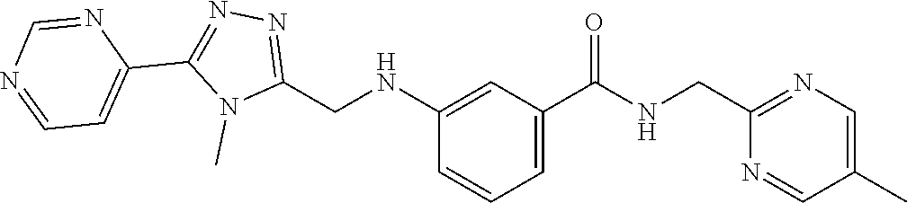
C1(NCC2=NN=C(C3=CC=NC=N3)N2C)=CC(C(NCC2=NC=C(C)C=N2)=O)=CC=C1
